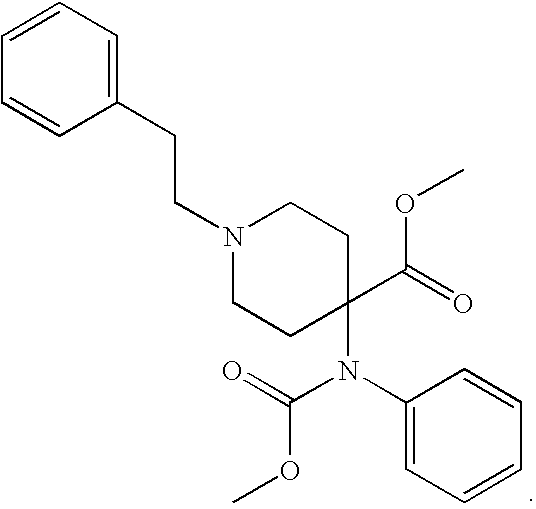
C1(N(C2(C(OC)=O)CCN(CCC3=CC=CC=C3)CC2)C(OC)=O)=CC=CC=C1
